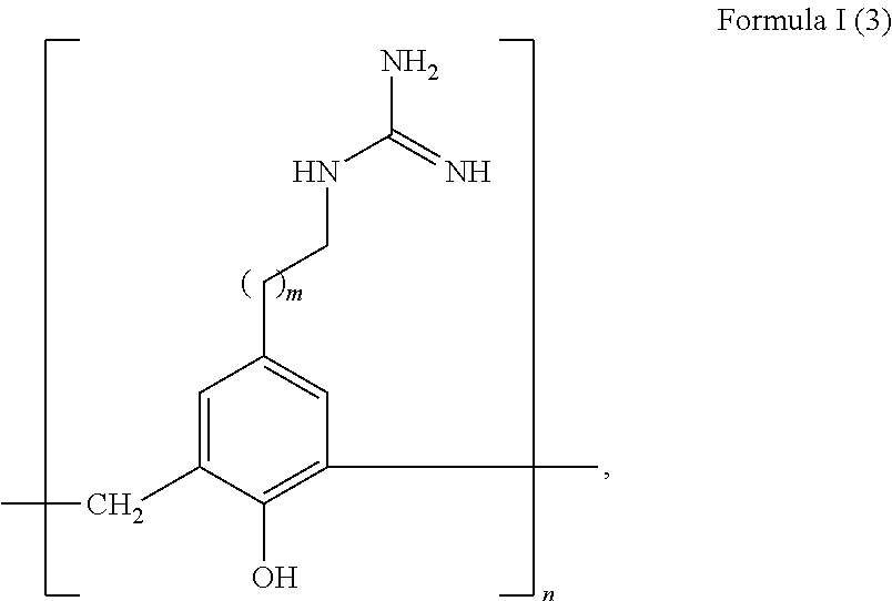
C1=C(CC)C(O)=C(C)C=C1CCNC(=N)N
